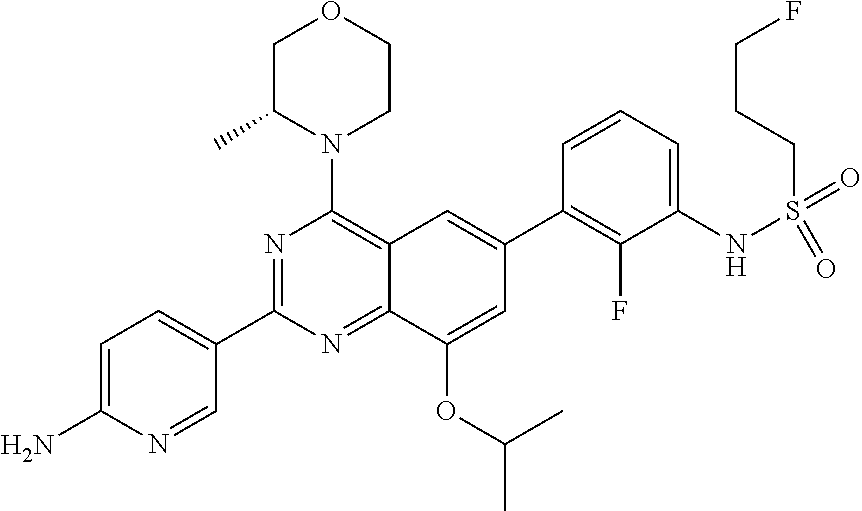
C1=C(N)N=CC(C2=NC(N3CCOCC3C)=C3C(=N2)C(OC(C)C)=CC(C2=C(F)C(NS(=O)(=O)CCCF)=CC=C2)=C3)=C1
